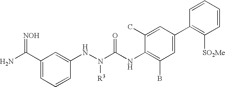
NC(C1=CC=CC(NN(C(NC2=C(B)C=C(C3=C([SO2Me])C=CC=C3)C=C2C)=O)[R3])=C1)=[NOH]
